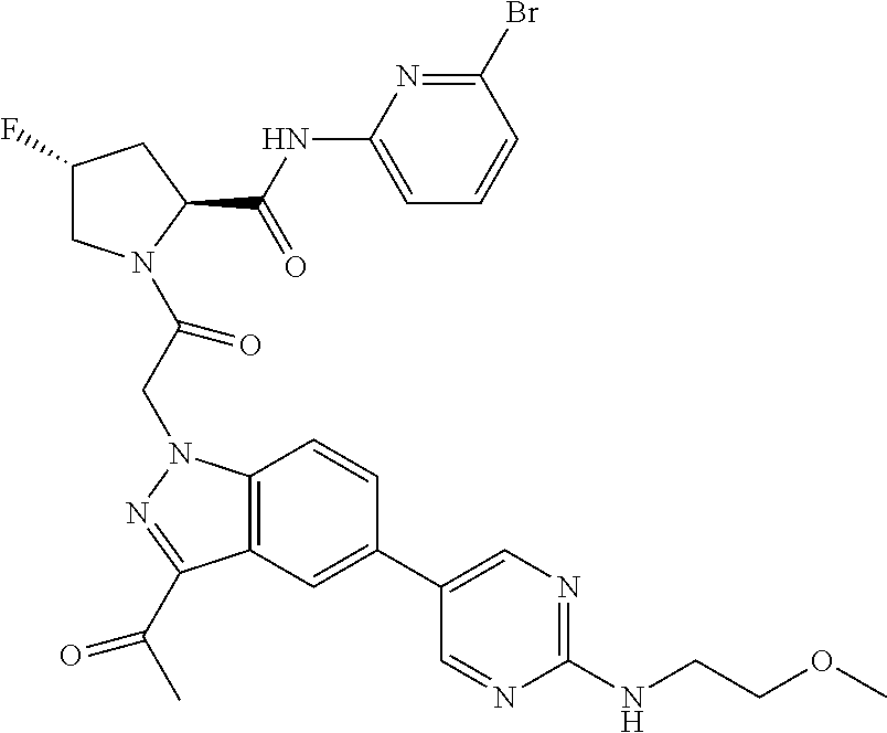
C1(F)CN(C(CN2C3=C(C(C(C)=O)=N2)C=C(C2=CN=C(NCCOC)N=C2)C=C3)=O)C(C(NC2=CC=CC(Br)=N2)=O)C1
